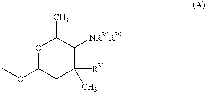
O1C(OC)CC([R31])(C)C([NR29R30])C1C
